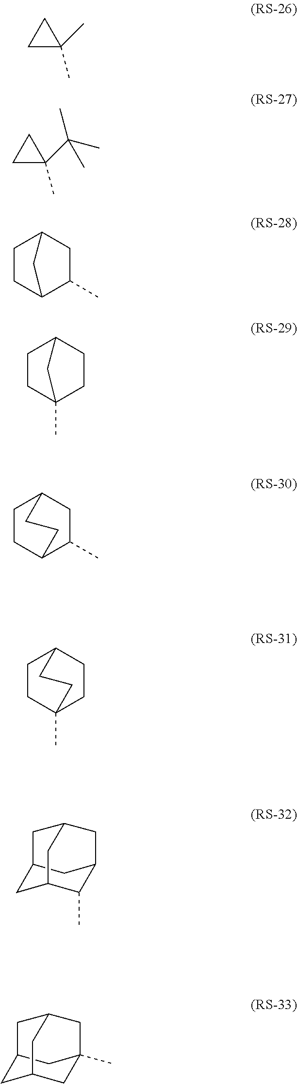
C1(C)C2CCC(C1)CC2.C1C2(C)CCC(C1)CC2.C1(C)C2CCC(C1)C2.C1C(C)(C(C)(C)C)C1.C1C2(C)CCC(C1)C2.C12CC3C(C)C(C1)CC(C2)C3.C12CC3CC(C)(C1)CC(C2)C3.C1C(C)(C)C1
